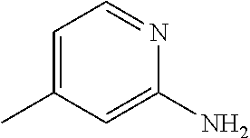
C1=C(C)C=C(N)N=C1
